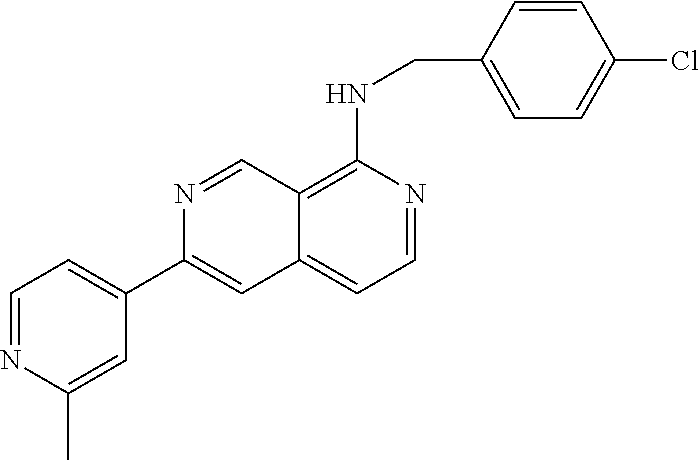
C1=NC(C)=CC(C2=CC3=CC=NC(NCC4=CC=C(Cl)C=C4)=C3C=N2)=C1
